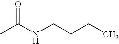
CC(NCCCC)=O
